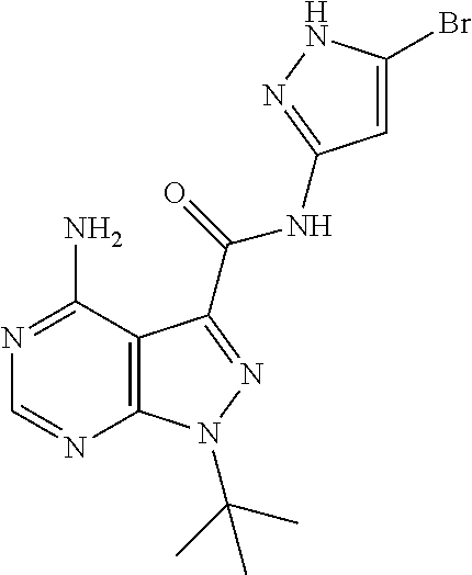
N1=C(N)C2=C(N=C1)N(C(C)(C)C)N=C2C(=O)NC1=NNC(Br)=C1
